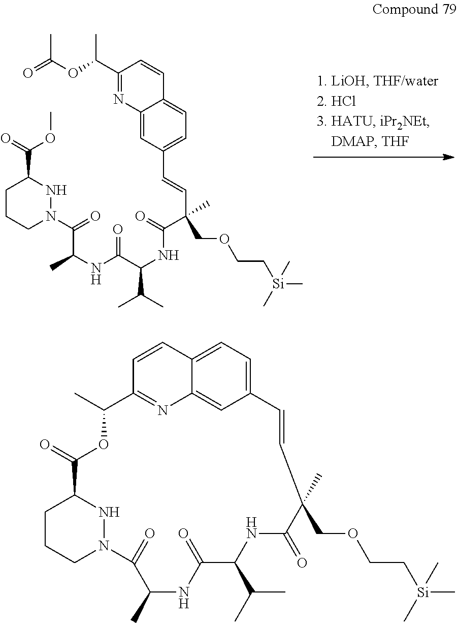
C1CCN(C(C(C)NC(=O)C(C(C)C)NC(=O)C(C=CC2=CC=C3C(=C2)N=C(C(C)OC(C)=O)C=C3)(C)COCC[Si](C)(C)C)=O)NC1C(OC)=O.C1CCN2NC1C(=O)OC(C)C1=NC3=CC(=CC=C3C=C1)C=CC(COCC[Si](C)(C)C)(C)C(=O)NC(C(C)C)C(=O)NC(C)C2=O
